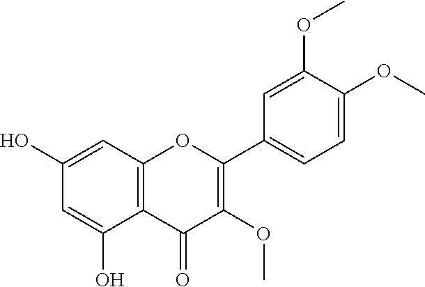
C1(O)=CC2=C(C(O)=C1)C(=O)C(OC)=C(C1=CC=C(OC)C(OC)=C1)O2
